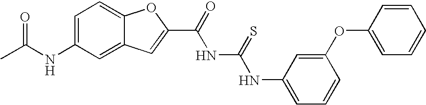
CC(NC1=CC=C2C(=C1)C=C(C(NC(NC1=CC=CC(OC3=CC=CC=C3)=C1)=S)=O)O2)=O
